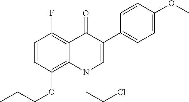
C1=CC(OCCC)=C2C(=C1F)C(=O)C(C1=CC=C(OC)C=C1)=CN2CCCl
